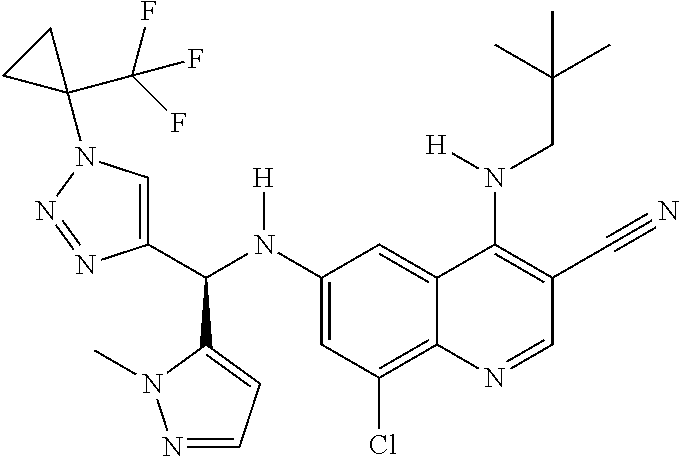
C1(N(C(C2=CN(C3(C(F)(F)F)CC3)N=N2)C2=CC=NN2C)[H])=CC(Cl)=C2C(=C1)C(N(CC(C)(C)C)[H])=C(C#N)C=N2
